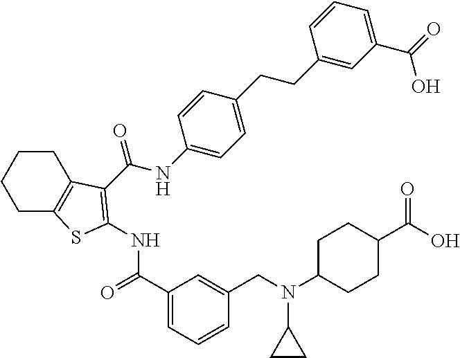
C1CC2=C(CC1)SC(NC(=O)C1=CC=CC(CN(C3CC3)C3CCC(C(O)=O)CC3)=C1)=C2C(NC1=CC=C(CCC2=CC(C(=O)O)=CC=C2)C=C1)=O
